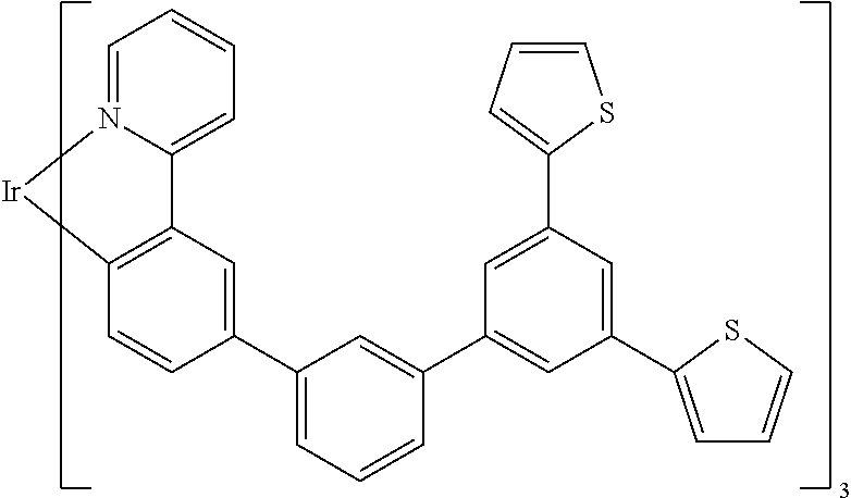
C12=C(C=CC(C3=CC=CC(C4=CC(C5=CC=CS5)=CC(C5=CC=CS5)=C4)=C3)=C1)[Ir]N1=CC=CC=C21
